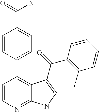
C1=CN=C2C(=C1C1=CC=C(C(=O)N)C=C1)C(C(C1=C(C)C=CC=C1)=O)=CN2
